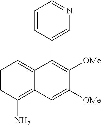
C1=CC(C2=C([OMe])C([OMe])=CC3=C(N)C=CC=C23)=CN=C1
